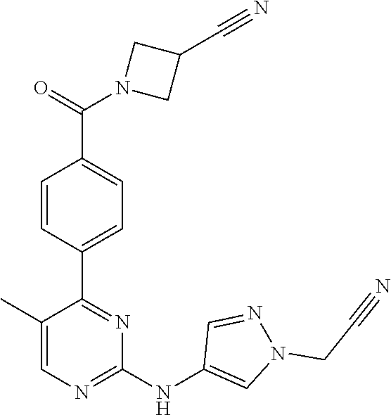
C1(C2=NC(NC3=CN(CC#N)N=C3)=NC=C2C)=CC=C(C(N2CC(C#N)C2)=O)C=C1
